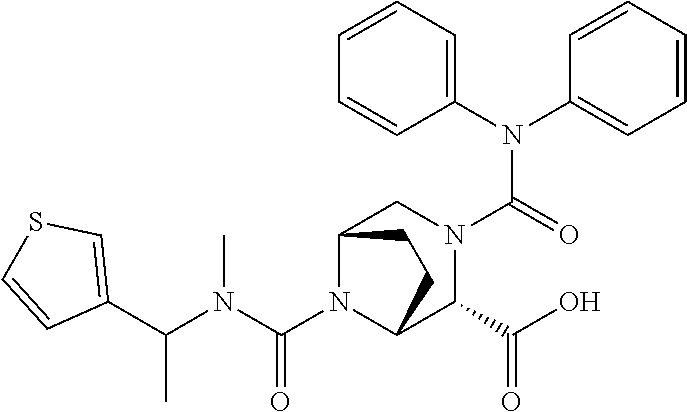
C(N1C2C(C(=O)O)N(C(N(C3=CC=CC=C3)C3=CC=CC=C3)=O)CC1CC2)(N(C(C1=CSC=C1)C)C)=O
